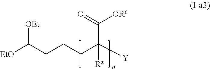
C(C([Y])(CCCC([EtO])[OEt])[Rx])(=O)[ORc]
